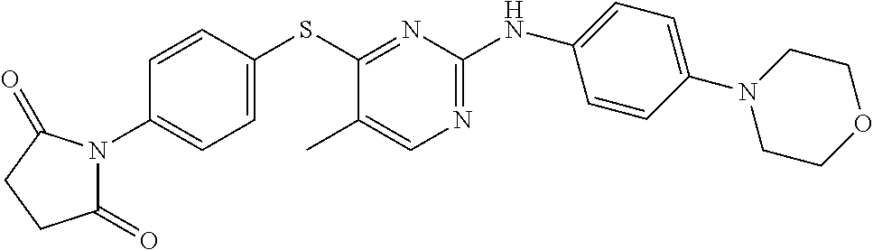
C1=CC(SC2=NC(NC3=CC=C(N4CCOCC4)C=C3)=NC=C2C)=CC=C1N1C(=O)CCC1=O
